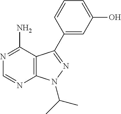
N1=C(N)C2=C(N=C1)N(C(C)C)N=C2C1=CC(O)=CC=C1
